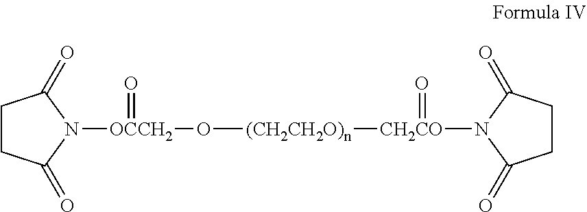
C1CC(=O)N([OCCH2](=O)O[(CH2CH2O)n][CH2CO](=O)N2C(=O)CCC2=O)C1=O
